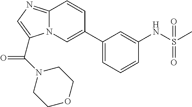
C1(C2=CN3C(=NC=C3C(N3CCOCC3)=O)C=C2)=CC=CC(NS(C)(=O)=O)=C1
